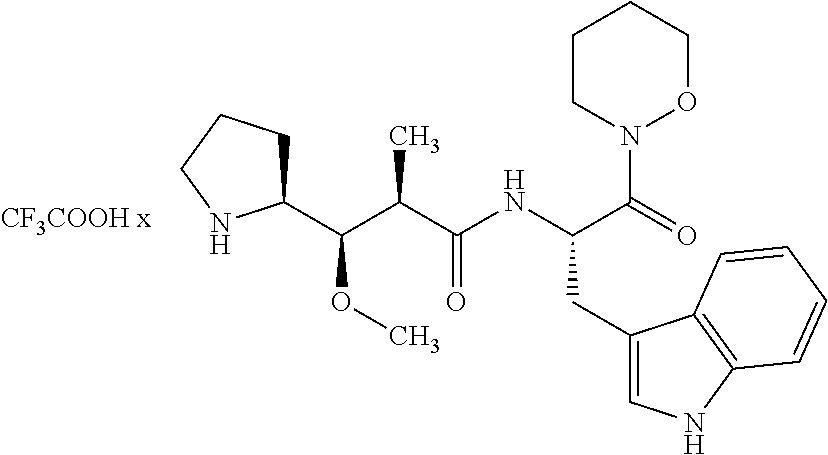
C(C(C(NC(C(=O)N1OCCCC1)CC1=CNC2=C1C=CC=C2)=O)C)(C1CCCN1)OC
